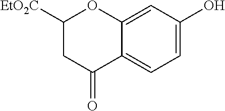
C12=CC(O)=CC=C1C(=O)CC([EtO2C])O2
